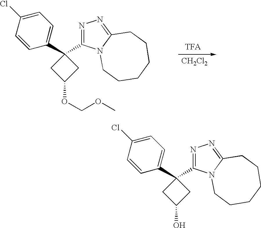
C1(Cl)=CC=C(C2(C3=NN=C4N3CCCCCC4)CC(OCOC)C2)C=C1.[CH2Cl2].C1(Cl)=CC=C(C2(C3=NN=C4N3CCCCCC4)CC(O)C2)C=C1
